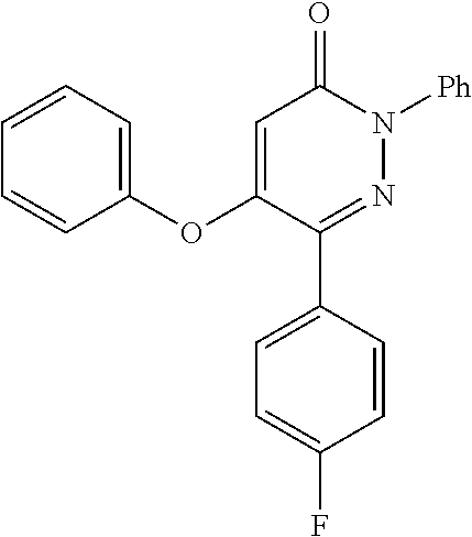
C1(C2=NN([Ph])C(=O)C=C2OC2=CC=CC=C2)=CC=C(F)C=C1
